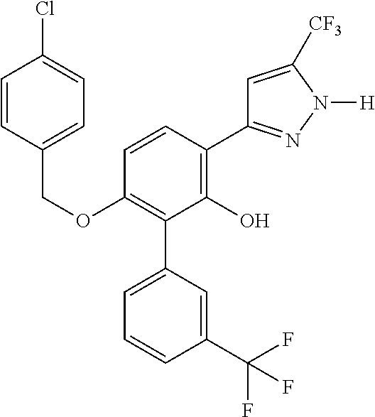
C1(OCC2=CC=C(Cl)C=C2)=C(C2=CC=CC(C(F)(F)F)=C2)C(O)=C(C2=NN([H])C([CF3])=C2)C=C1
